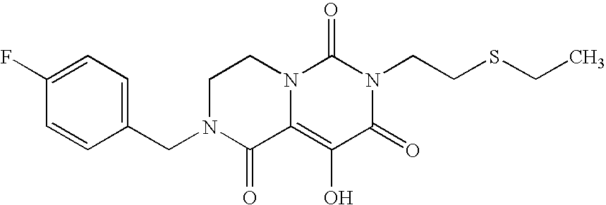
C1(F)=CC=C(CN2C(=O)C3=C(O)C(=O)N(CCSCC)C(=O)N3CC2)C=C1
